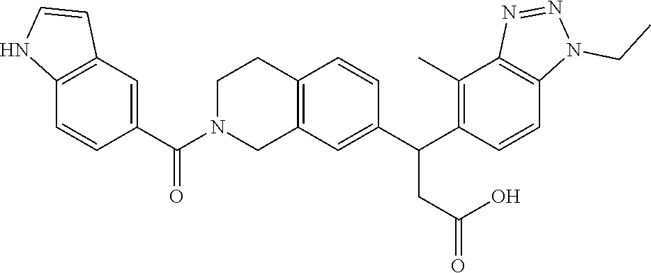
C12=C(C=C(C(C3=C(C)C4=C(C=C3)N(CC)N=N4)CC(=O)O)C=C1)CN(C(C1=CC3=C(C=C1)NC=C3)=O)CC2
